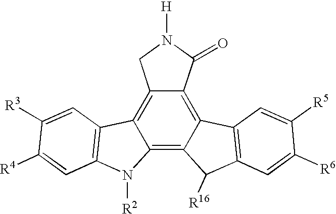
C12=C3C(=C4C(=C1CN([H])C2=O)C1=C(N4[R2])C=C([R4])C([R3])=C1)C([R16])C1=C3C=C([R5])C([R6])=C1
